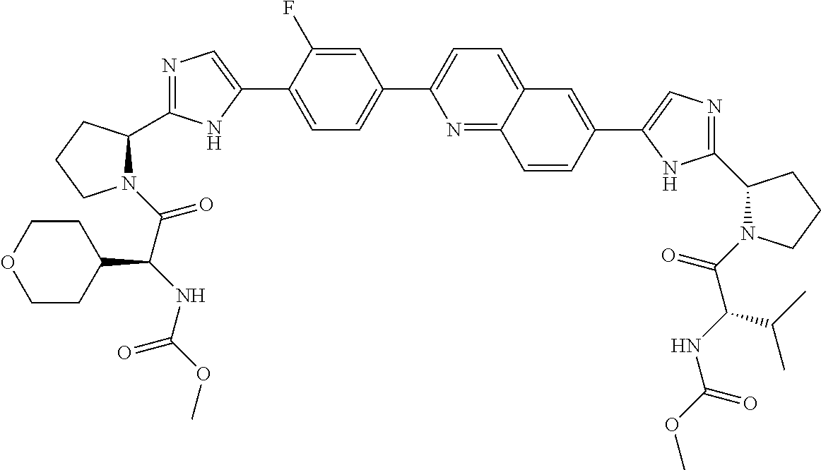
C1=C(C2=CN=C(C3CCCN3C(C(NC(OC)=O)C3CCOCC3)=O)N2)C(F)=CC(C2=CC=C3C(=N2)C=CC(C2=CN=C(C4N(C(C(NC(OC)=O)C(C)C)=O)CCC4)N2)=C3)=C1
